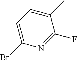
C1(C)=CC=C(Br)N=C1F
